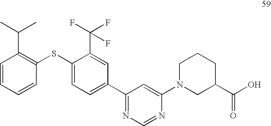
C1=CC=CC(SC2=CC=C(C3=NC=NC(N4CC(C(O)=O)CCC4)=C3)C=C2C(F)(F)F)=C1C(C)C
